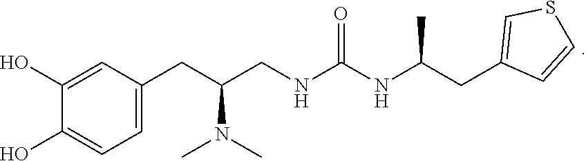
C1=C(CC(CNC(NC(CC2=CSC=C2)C)=O)N(C)C)C=C(O)C(O)=C1
